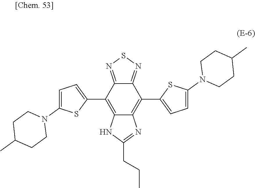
C1(C2=C3C(=C(C4=CC=C(N5CCC(C)CC5)S4)C4=NSN=C24)N=C(CCC)N3)=CC=C(N2CCC(C)CC2)S1
